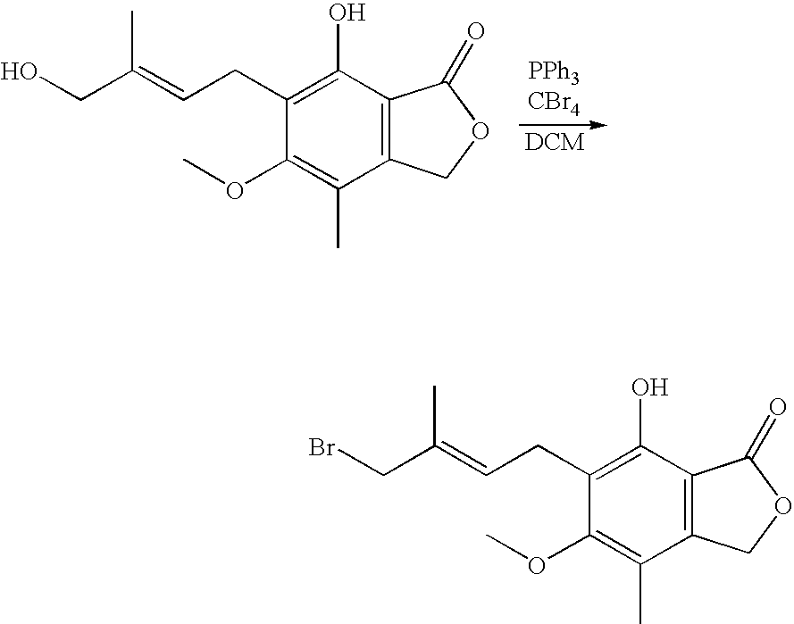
[DCM].C1(CC=C(CO)C)=C(O)C2=C(C(C)=C1OC)COC2=O.C1(CC=C(CBr)C)=C(O)C2=C(C(C)=C1OC)COC2=O
